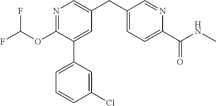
C1(OC(F)F)=NC=C(CC2=CC=C(C(NC)=O)N=C2)C=C1C1=CC=CC(Cl)=C1
